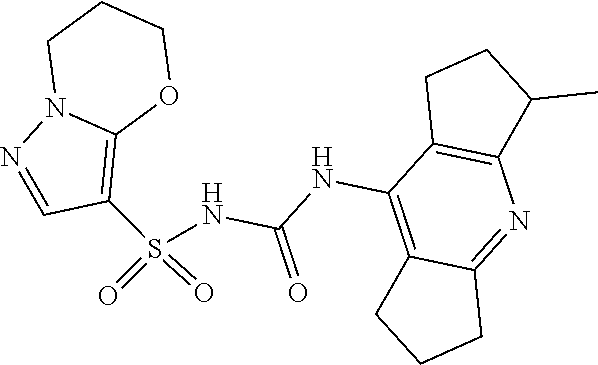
C(NC1=C2C(=NC3=C1CCC3C)CCC2)(=O)NS(C1=C2N(N=C1)CCCO2)(=O)=O
